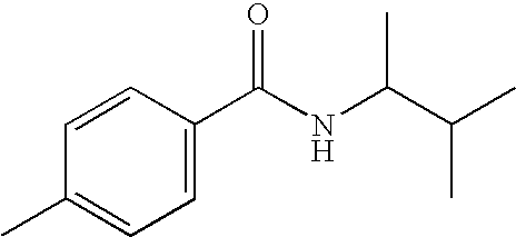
C1=CC(C(NC(C(C)C)C)=O)=CC=C1C
